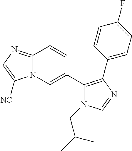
C12=NC=C([NC])N1C=C(C1=C(C3=CC=C(F)C=C3)N=CN1CC(C)C)C=C2
